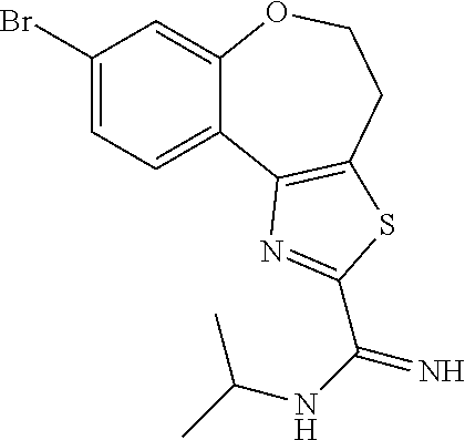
C1(Br)=CC=C2C(=C1)OCCC1=C2N=C(C(=N)NC(C)C)S1
